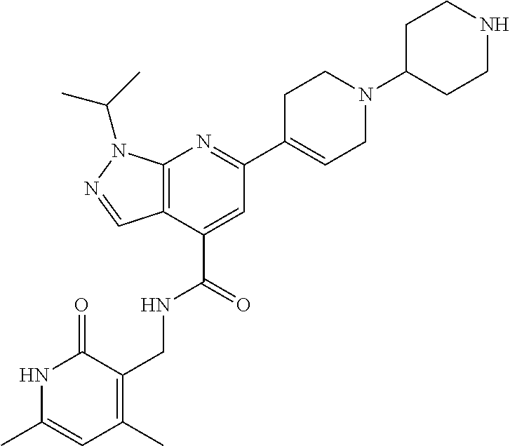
C1C(N2CCC(C3=NC4=C(C(C(=O)NCC5=C(C)C=C(C)NC5=O)=C3)C=NN4C(C)C)=CC2)CCNC1
